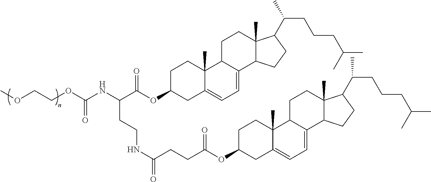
N(C(C(OC1CC2=CC=C3C(C2(C)CC1)CCC1(C)C3CCC1C(C)CCCC(C)C)=O)CCNC(CCC(=O)OC1CC2=CC=C3C(C2(C)CC1)CCC1(C)C3CCC1C(CCCC(C)C)C)=O)C(=O)OCCOC
